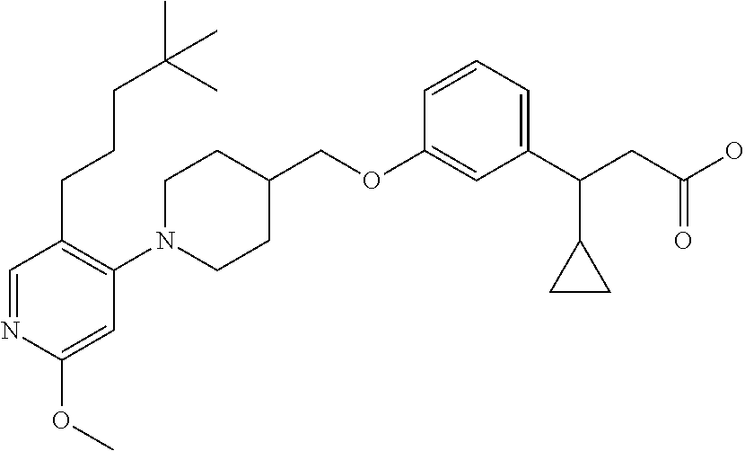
C1(OCC2CCN(C3=C(CCCC(C)(C)C)C=NC(OC)=C3)CC2)=CC(C(CC(O)=O)C2CC2)=CC=C1
